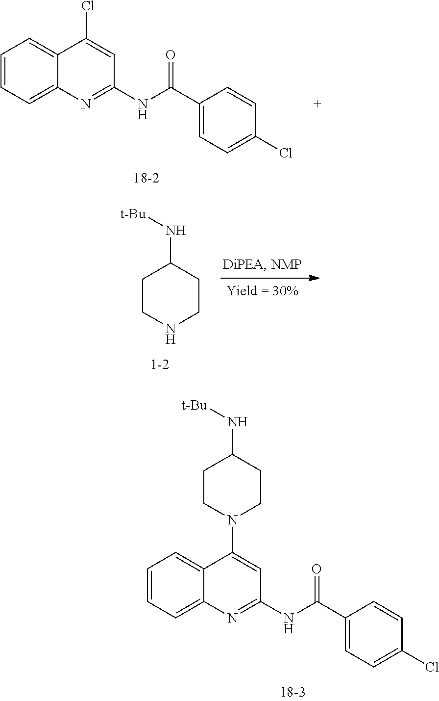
C1=CC=C2C(=C1)C(Cl)=CC(NC(C1=CC=C(Cl)C=C1)=O)=N2.N1CCC(N[t-Bu])CC1.C1=CC=C2C(=C1)C(N1CCC(N[t-Bu])CC1)=CC(NC(C1=CC=C(Cl)C=C1)=O)=N2
